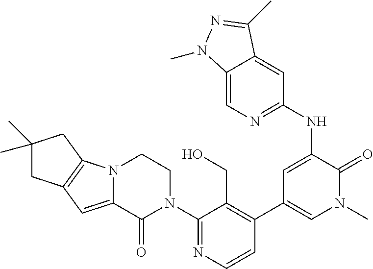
C12=C(N3C(=C1)C(=O)N(C1=NC=CC(C4=CN(C)C(=O)C(NC5=NC=C6C(=C5)C(C)=NN6C)=C4)=C1CO)CC3)CC(C)(C)C2
